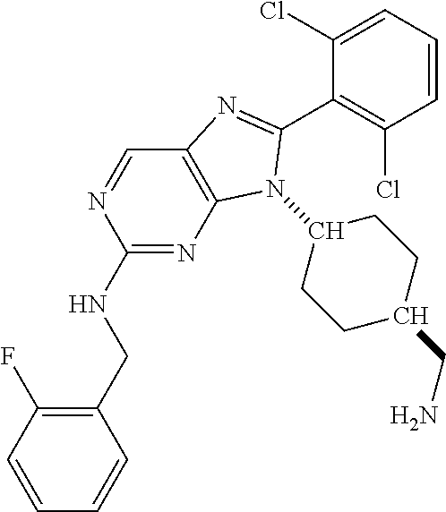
C1(CNC2=NC3=C(C=N2)N=C(C2=C(Cl)C=CC=C2Cl)N3C2CCC(CN)CC2)=C(F)C=CC=C1
